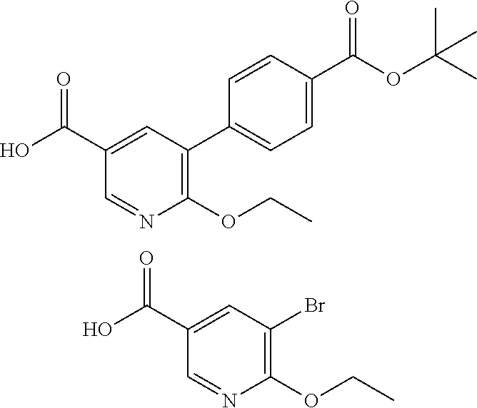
C1(C(O)=O)=CC(C2=CC=C(C(OC(C)(C)C)=O)C=C2)=C(OCC)N=C1.C1(C(O)=O)=CC(Br)=C(OCC)N=C1
